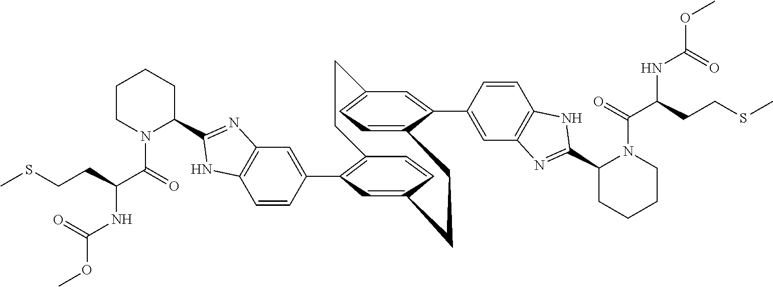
C12=C(C3=CC4=C(C=C3)NC(C3CCCCN3C(C(NC(OC)=O)CCSC)=O)=N4)C=C(C=C1)CCC1=CC=C(C=C1C1=CC3=C(C=C1)NC(C1CCCCN1C(=O)C(NC(OC)=O)CCSC)=N3)CC2
